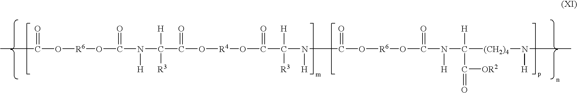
CC(O[R6]OC(=O)N([H])C([H])([R3])C(=O)O[R4]OC(=O)C([H])([R3])N([H])C(=O)O[R6]OC(=O)N([H])C([H])(C(=O)[OR2])[(CH2)4]N([H])C)=O
